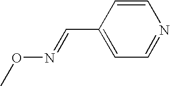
CON=CC1=CC=NC=C1
